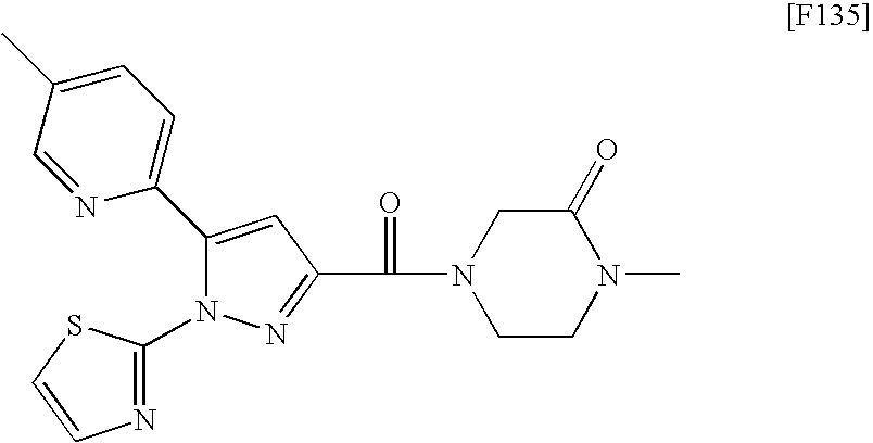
C1=C(C)C=NC(C2=CC(C(=O)N3CCN(C)C(=O)C3)=NN2C2=NC=CS2)=C1
